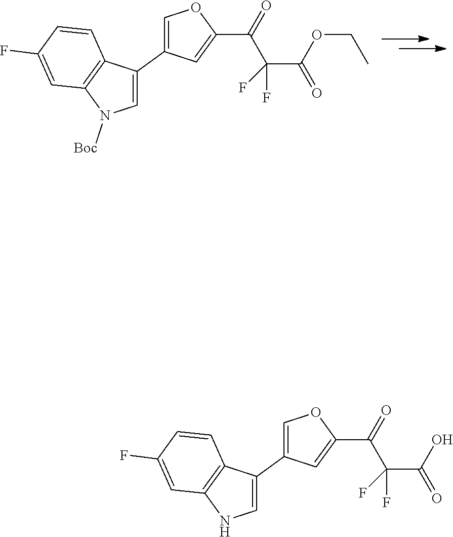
C1=C(C2=COC(C(=O)C(C(OCC)=O)(F)F)=C2)C2=C(N1[Boc])C=C(F)C=C2.C1=C(C2=COC(C(=O)C(C(O)=O)(F)F)=C2)C2=C(N1)C=C(F)C=C2
